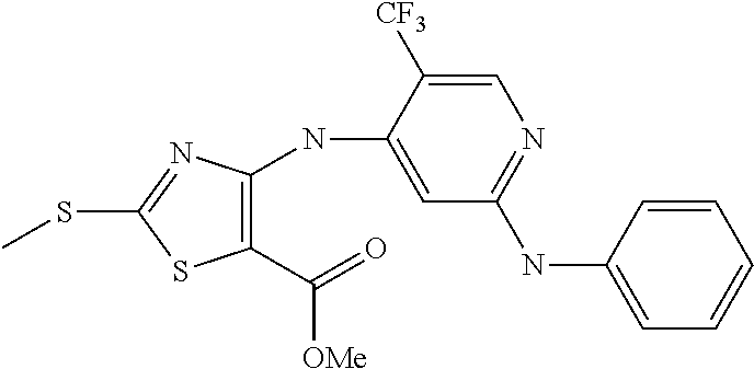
C1=CC(NC2=NC=C([CF3])C(NC3=C(C(=O)[OMe])SC(SC)=N3)=C2)=CC=C1
